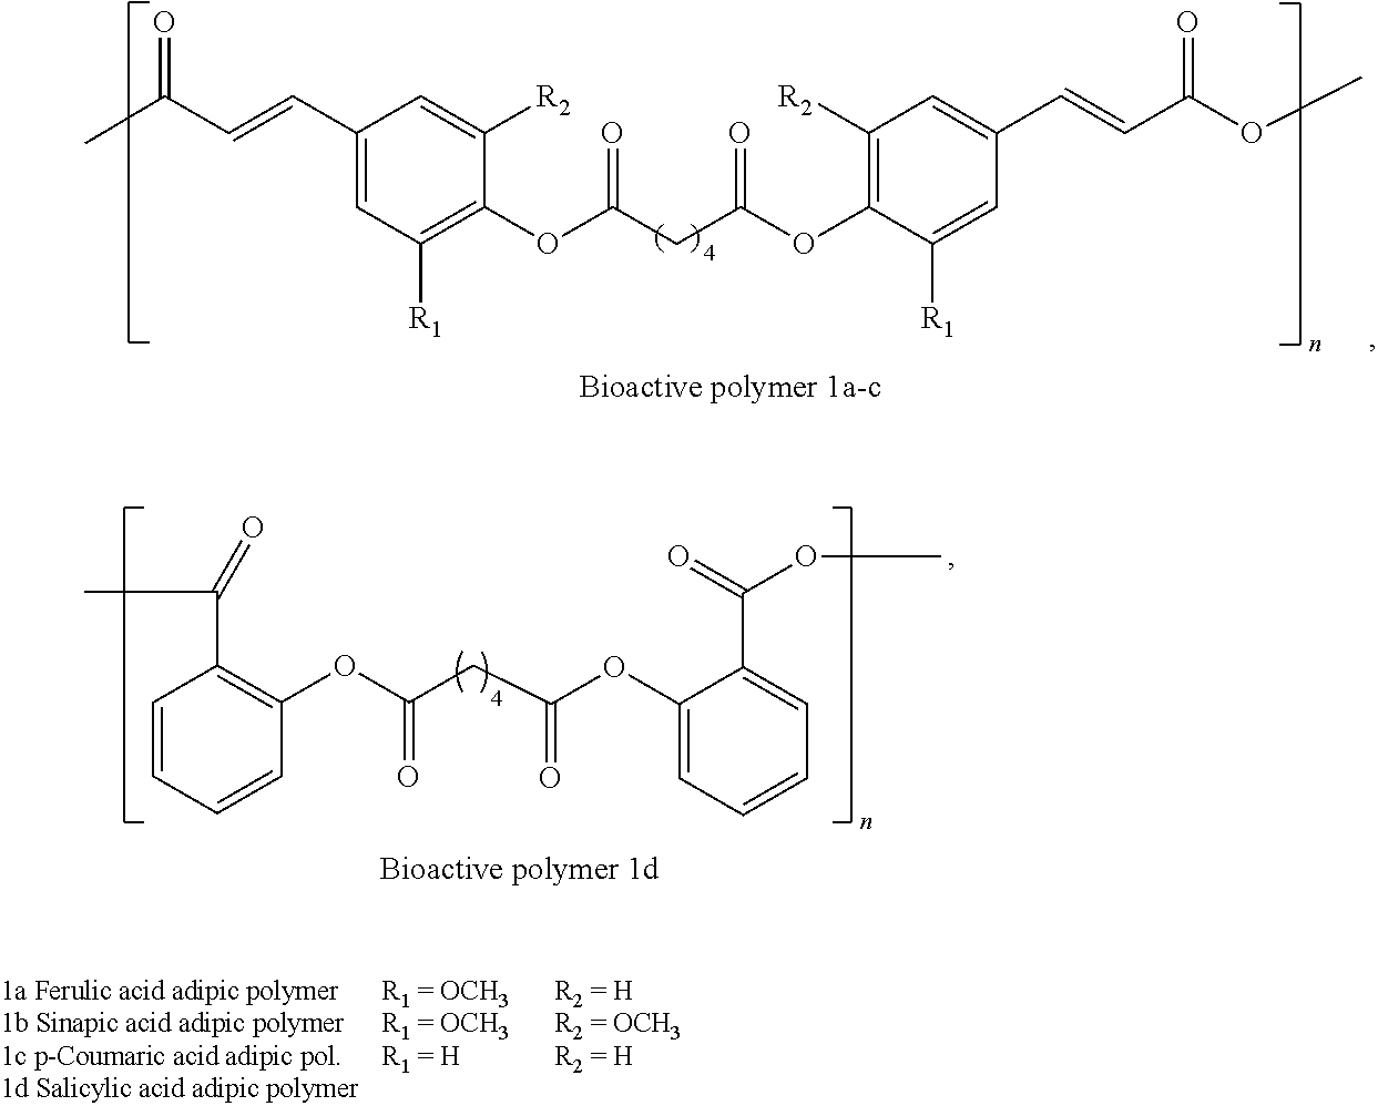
O=C(C)C=CC1=CC([R1])=C(OC(=O)CC(OC2=C([R2])C=C(C=CC(OC)=O)C=C2[R1])=O)C([R2])=C1.C1=CC=CC(OC(CC(OC2=CC=CC=C2C(OC)=O)=O)=O)=C1C(C)=O
